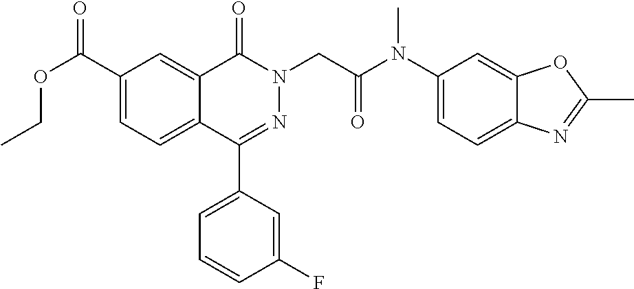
C1(C(OCC)=O)=CC=C2C(=C1)C(=O)N(CC(N(C1=CC=C3C(=C1)OC(C)=N3)C)=O)N=C2C1=CC=CC(F)=C1
